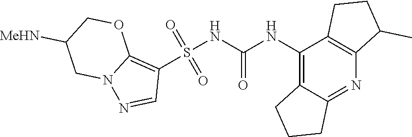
S(NC(NC1=C2C(=NC3=C1CCC3C)CCC2)=O)(C1=C2N(N=C1)CC([MeHN])CO2)(=O)=O
